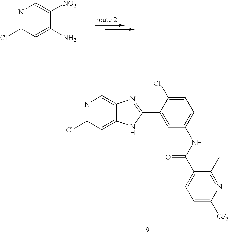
N1=C(Cl)C=C2C(=C1)N=C(C1=CC(NC(C3=CC=C([CF3])N=C3C)=O)=CC=C1Cl)N2.N1=C(Cl)C=C(N)C([NO2])=C1
